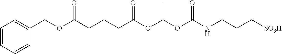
O(C(CCCC(OC(OC(NCCC[SO3H])=O)C)=O)=O)CC1=CC=CC=C1
